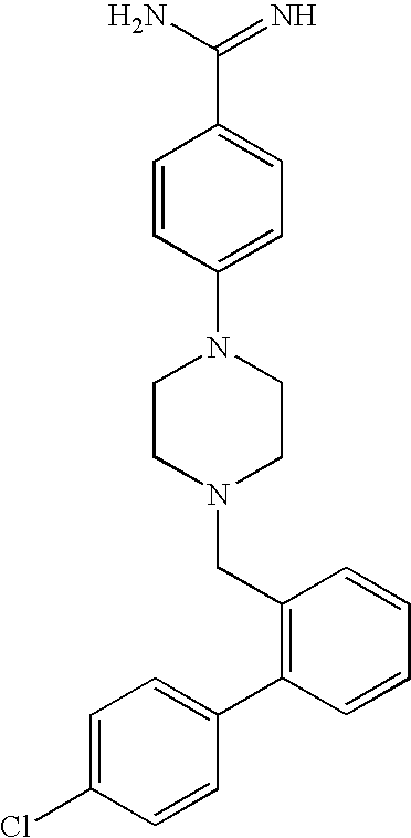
C1CN(CC2=C(C3=CC=C(Cl)C=C3)C=CC=C2)CCN1C1=CC=C(C(N)=N)C=C1
